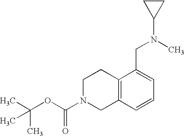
N1(C(OC(C)(C)C)=O)CCC2=C(C1)C=CC=C2CN(C1CC1)C
